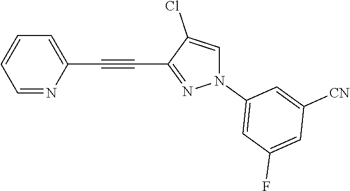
C1=NC(C#CC2=NN(C3=CC(F)=CC([CN])=C3)C=C2Cl)=CC=C1
